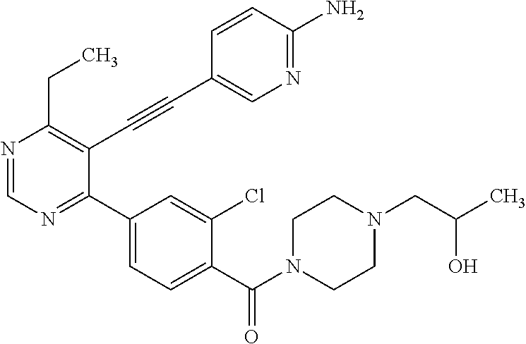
N1=CN=C(C2=CC=C(C(N3CCN(CC(C)O)CC3)=O)C(Cl)=C2)C(C#CC2=CN=C(N)C=C2)=C1CC
